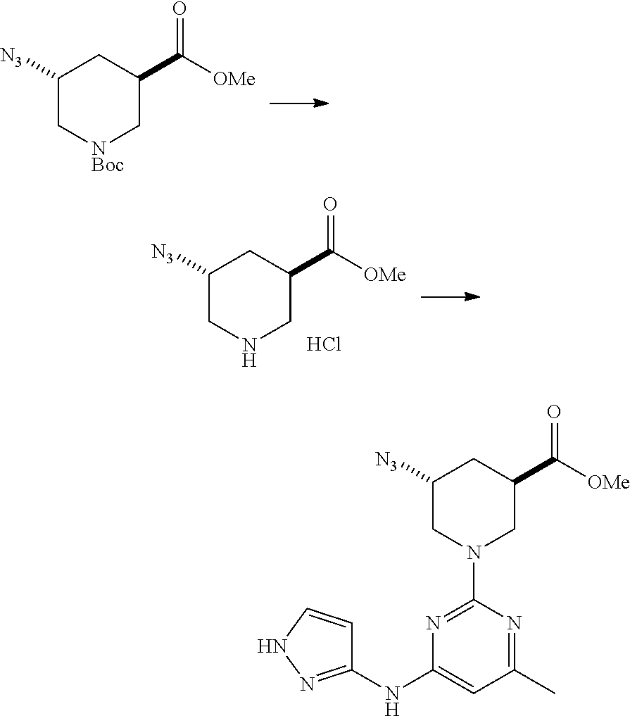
C1([N3])C[NBoc]CC(C([OMe])=O)C1.C1([N3])CNCC(C([OMe])=O)C1.Cl.C1([N3])CN(C2=NC(NC3=NNC=C3)=CC(C)=N2)CC(C([OMe])=O)C1
